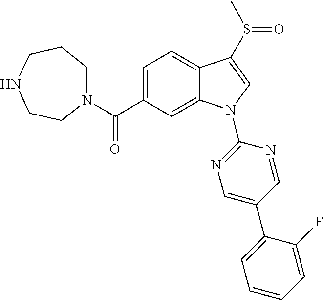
C(C1=CC=C2C(=C1)N(C1=NC=C(C3=CC=CC=C3F)C=N1)C=C2S(C)=O)(=O)N1CCCNCC1
